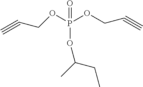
C#CCOP(OCC#C)(OC(C)CC)=O
